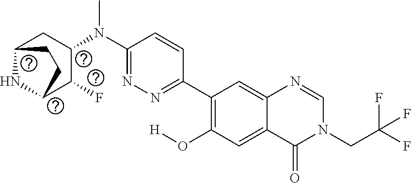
N1=C(N(C)C2C(F)C3NC(C2)CC3)C=CC(C2=C(O[H])C=C3C(=C2)N=CN(CC(F)(F)F)C3=O)=N1
